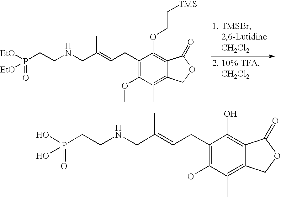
[EtO]P(CCNCC(=CCC1=C(OC)C(C)=C2C(=C1OCC[TMS])C(=O)OC2)C)(=O)[EtO].OP(CCNCC(=CCC1=C(OC)C(C)=C2C(=C1O)C(=O)OC2)C)(=O)O
